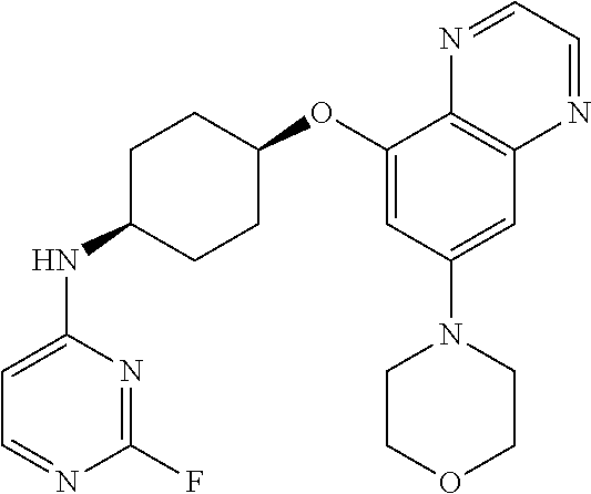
C1(F)=NC(NC2CCC(OC3=CC(N4CCOCC4)=CC4=C3N=CC=N4)CC2)=CC=N1
